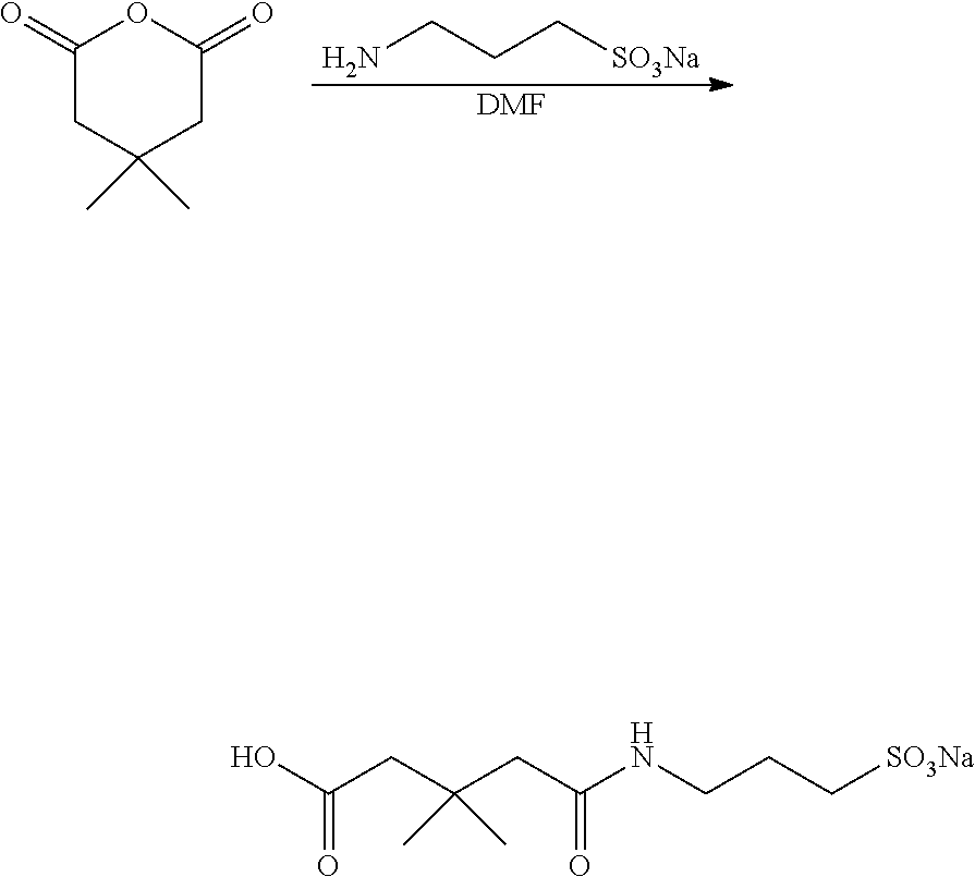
NCCC[SO3Na].[DMF].C1(=O)CC(C)(C)CC(=O)O1.OC(CC(CC(NCCC[SO3Na])=O)(C)C)=O
